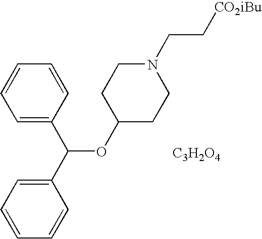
C1=CC=C(C(C2=CC=CC=C2)OC2CCN(CC[CO2iBu])CC2)C=C1.[C3H2O4]
